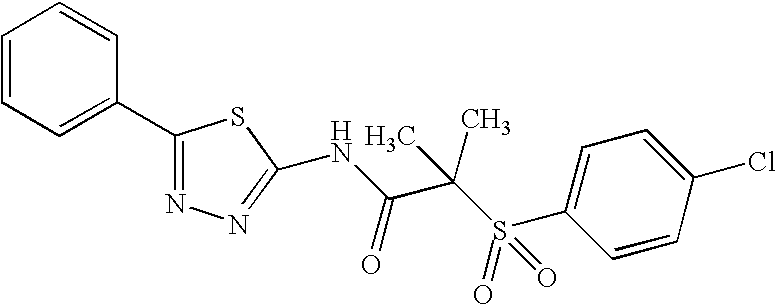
C1=CC=C(C2=NN=C(NC(=O)C(C)(S(C3=CC=C(Cl)C=C3)(=O)=O)C)S2)C=C1
